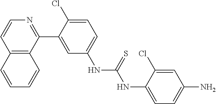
C12=C(C(C3=CC(NC(=S)NC4=CC=C(N)C=C4Cl)=CC=C3Cl)=NC=C1)C=CC=C2
